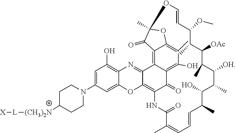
C12=C3C4=C(O)C(C)=C1OC(C)(C2=O)OC=CC(OC)C(C)C([OAc])C(C)C([OH])C(C)C(O)C(C)C=CC=C(C)C(=O)NC(=C1C3=NC2=C(O)C=C(N3CCC([(CH3)2N][L][X])CC3)C=C2O1)C4=O
